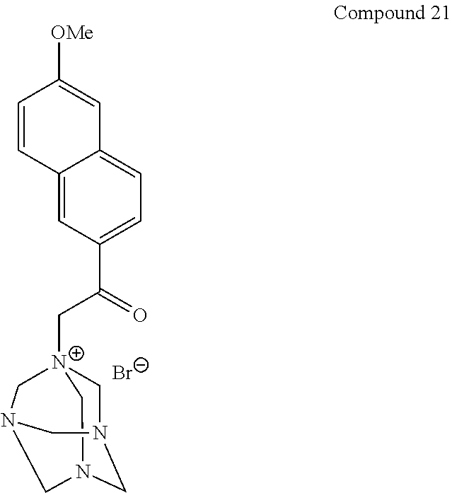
C1=CC2=CC(C(=O)C[N+]34CN5CN(CN(C3)C5)C4)=CC=C2C=C1[OMe].[Br-]
